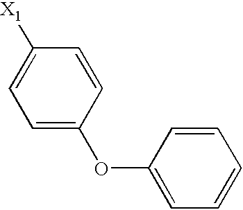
C1=C(OC2=CC=CC=C2)C=CC([X1])=C1
